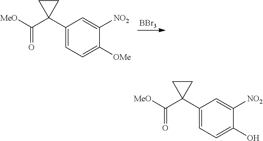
[BBr3].C1(C2(C([MeO])=O)CC2)=CC=C([OMe])C([NO2])=C1.C1(C2(C([MeO])=O)CC2)=CC=C(O)C([NO2])=C1
